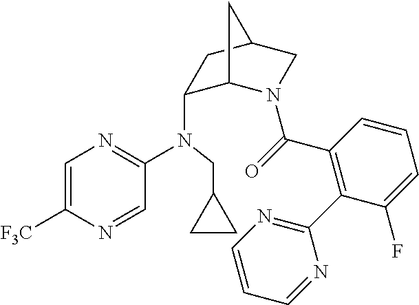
C1=C([F3C])N=CC(N(C2C3N(C(=O)C4=C(C5=NC=CC=N5)C(F)=CC=C4)CC(C2)C3)CC2CC2)=N1
